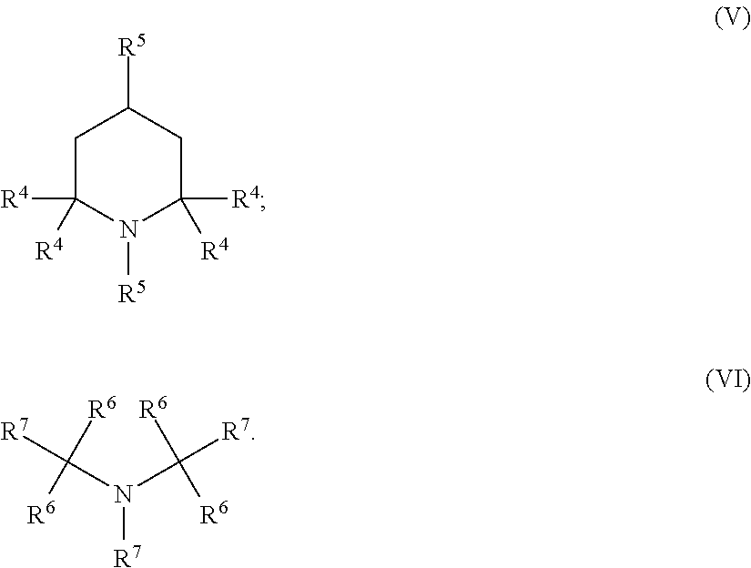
C1C([R4])([R4])N([R5])C([R4])([R4])CC1[R5].[R6]C([R7])([R6])N(C([R7])([R6])[R6])[R7]
